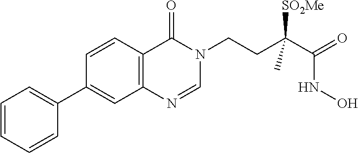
C1=NC2=C(C=CC(C3=CC=CC=C3)=C2)C(=O)N1CCC(C(=O)NO)([SO2Me])C
